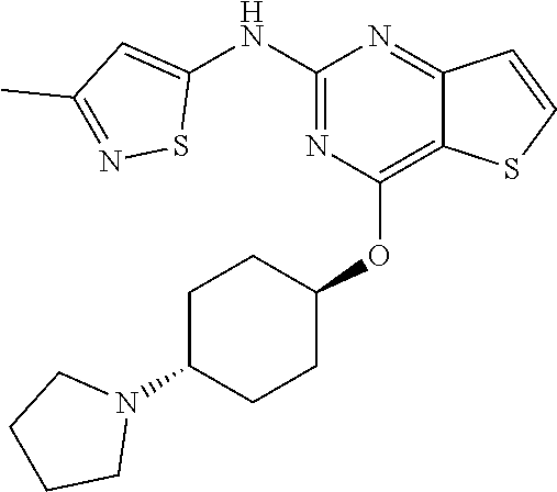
C1(NC2=CC(C)=NS2)=NC(OC2CCC(N3CCCC3)CC2)=C2C(=N1)C=CS2
